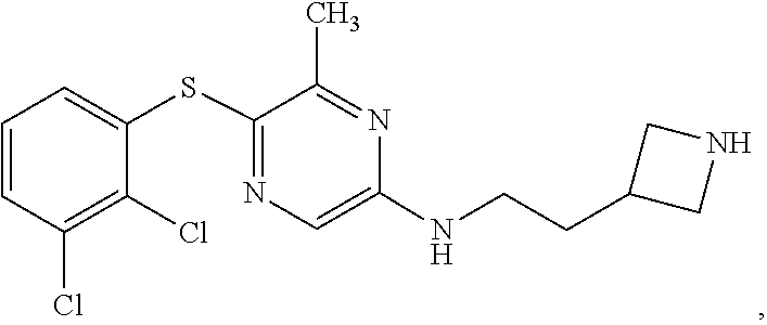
C1=C(NCCC2CNC2)N=C(C)C(SC2=CC=CC(Cl)=C2Cl)=N1
